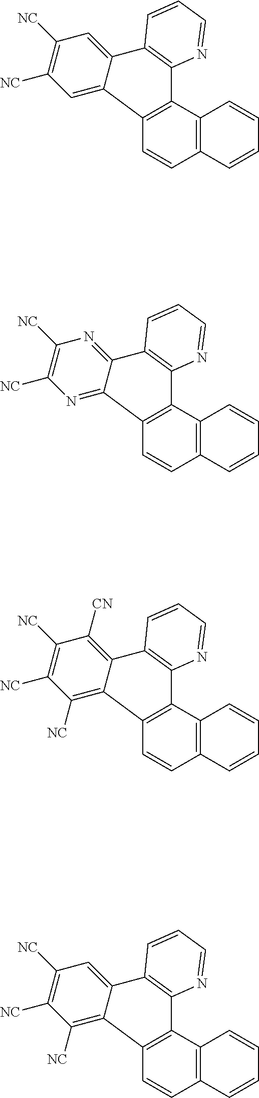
C1=CC2=C(C3=C1C1=NC([NC])=C([NC])N=C1C1=C3N=CC=C1)C=CC=C2.C1=CC2=C(C3=C1C1=C([NC])C([NC])=C([NC])C=C1C1=C3N=CC=C1)C=CC=C2.C1=CC2=C(C3=C1C1=CC([NC])=C([NC])C=C1C1=C3N=CC=C1)C=CC=C2.C1=CC2=C(C=CC=C2)C2=C1C1=C([NC])C([NC])=C([NC])C([CN])=C1C1=C2N=CC=C1
